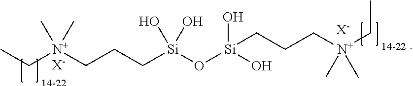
C([N+](CCC[Si](O[Si](O)(O)CCC[N+](CC)(C)C)(O)O)(C)C)C.[X-].[X-]
